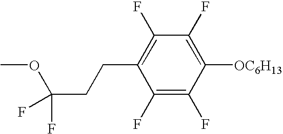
C1(F)=C(F)C([OC6H13])=C(F)C(F)=C1CCC(F)(OC)F
